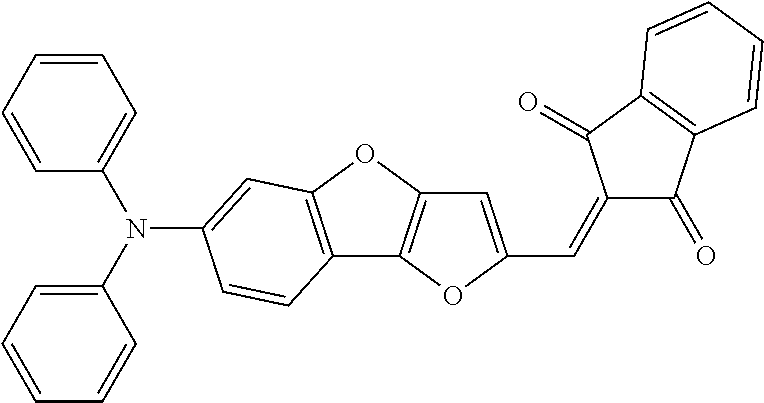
C1=C(C=C2C(=O)C3=C(C2=O)C=CC=C3)OC2=C1OC1=C2C=CC(N(C2=CC=CC=C2)C2=CC=CC=C2)=C1
